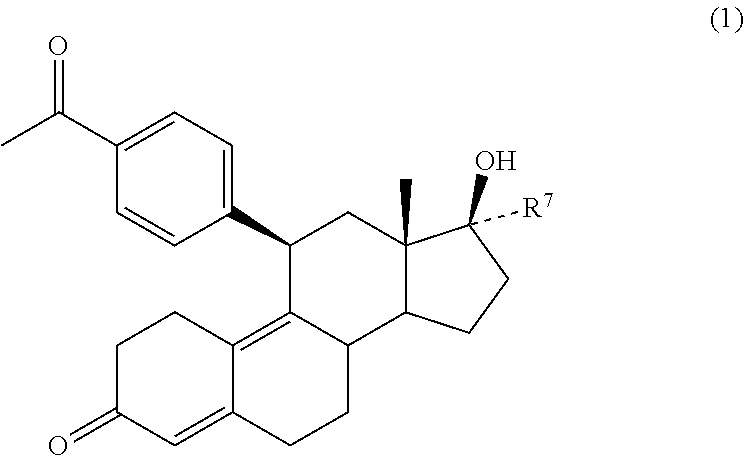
C1(C2C3=C4C(=CC(=O)CC4)CCC3C3C(C)(C2)C(O)([R7])CC3)=CC=C(C(C)=O)C=C1
